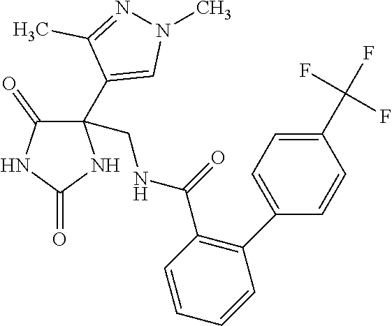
C1(CNC(C2=C(C3=CC=C(C(F)(F)F)C=C3)C=CC=C2)=O)(C2=CN(C)N=C2C)C(=O)NC(=O)N1
